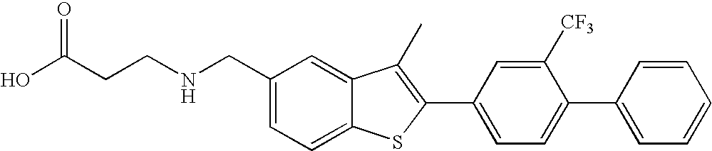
C1=C(CNCCC(O)=O)C=C2C(=C1)SC(C1=CC=C(C3=CC=CC=C3)C([CF3])=C1)=C2C
